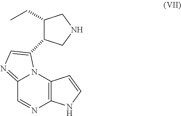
C12=NC=C(C3C(CC)CNC3)N1C1=C(N=C2)NC=C1
